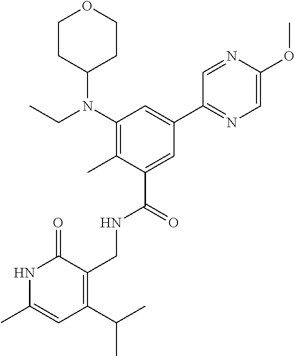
C1(N(CC)C2CCOCC2)=C(C)C(C(=O)NCC2=C(C(C)C)C=C(C)NC2=O)=CC(C2=NC=C(OC)N=C2)=C1
